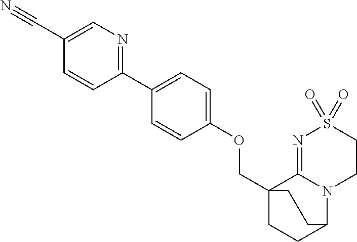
C(C12CCC(N3C1=NS(=O)(=O)CC3)CC2)OC1=CC=C(C2=NC=C(C#N)C=C2)C=C1
